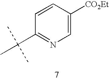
C1=CC(C(C)(C)C)=NC=C1[CO2Et]
